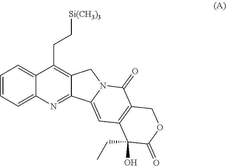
C1=CC=C2C(=C1)C(CC[Si(CH3)3])=C1C(=N2)C2=CC3=C(C(=O)N2C1)COC(=O)C3(CC)O
